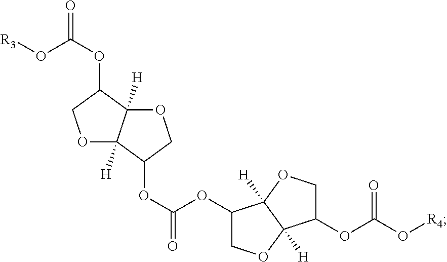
C12([H])OCC(OC(=O)OC3C4([H])OCC(OC(O[R4])=O)C4([H])OC3)C1([H])OCC2OC(=O)O[R3]
